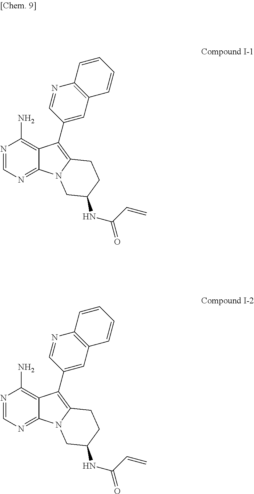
N1=CN=C2C(=C1N)C(C1=CC3=C(N=C1)C=CC=C3)=C1N2CC(NC(C=C)=O)CC1.N1=CN=C2C(=C1N)C(C1=CC3=C(N=C1)C=CC=C3)=C1N2CC(NC(C=C)=O)CC1
